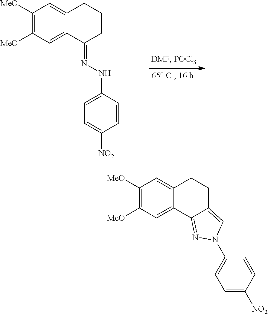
C1([MeO])=C([MeO])C=C2C(=C1)CCCC2=NNC1=CC=C([NO2])C=C1.C1([MeO])=C([MeO])C=C2C(=C1)CCC1=CN(C3=CC=C([NO2])C=C3)N=C21
